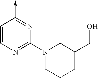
C1=CN=C(N2CCCC(CO)C2)N=C1->C
